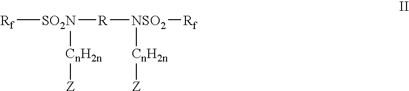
[SO2N]([CnH2n][Z])([R][NSO2]([CnH2n][Z])[Rf])[Rf]
